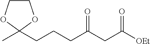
C1COC(C)(CCCC(CC([OEt])=O)=O)O1
